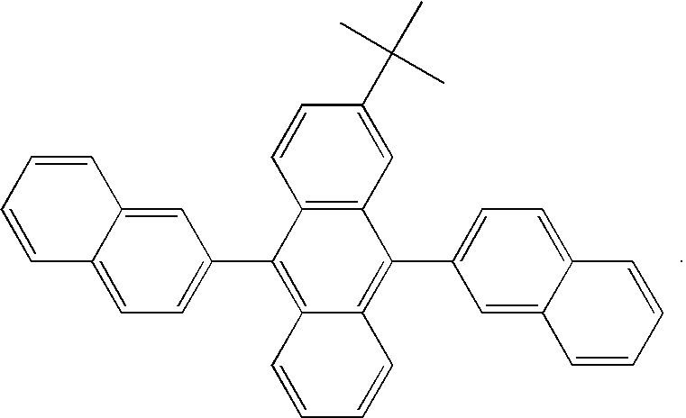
C1=C2C(=CC=C1C1=C3C(=C(C4=CC=C5C(=C4)C=CC=C5)C4=C1C=CC(C(C)(C)C)=C4)C=CC=C3)C=CC=C2
